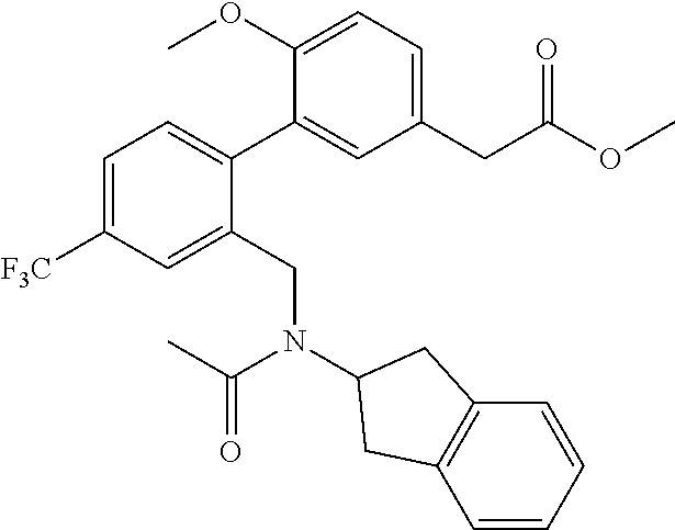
C1=C([F3C])C=C(CN(C2CC3=C(C=CC=C3)C2)C(C)=O)C(C2=CC(CC(OC)=O)=CC=C2OC)=C1
